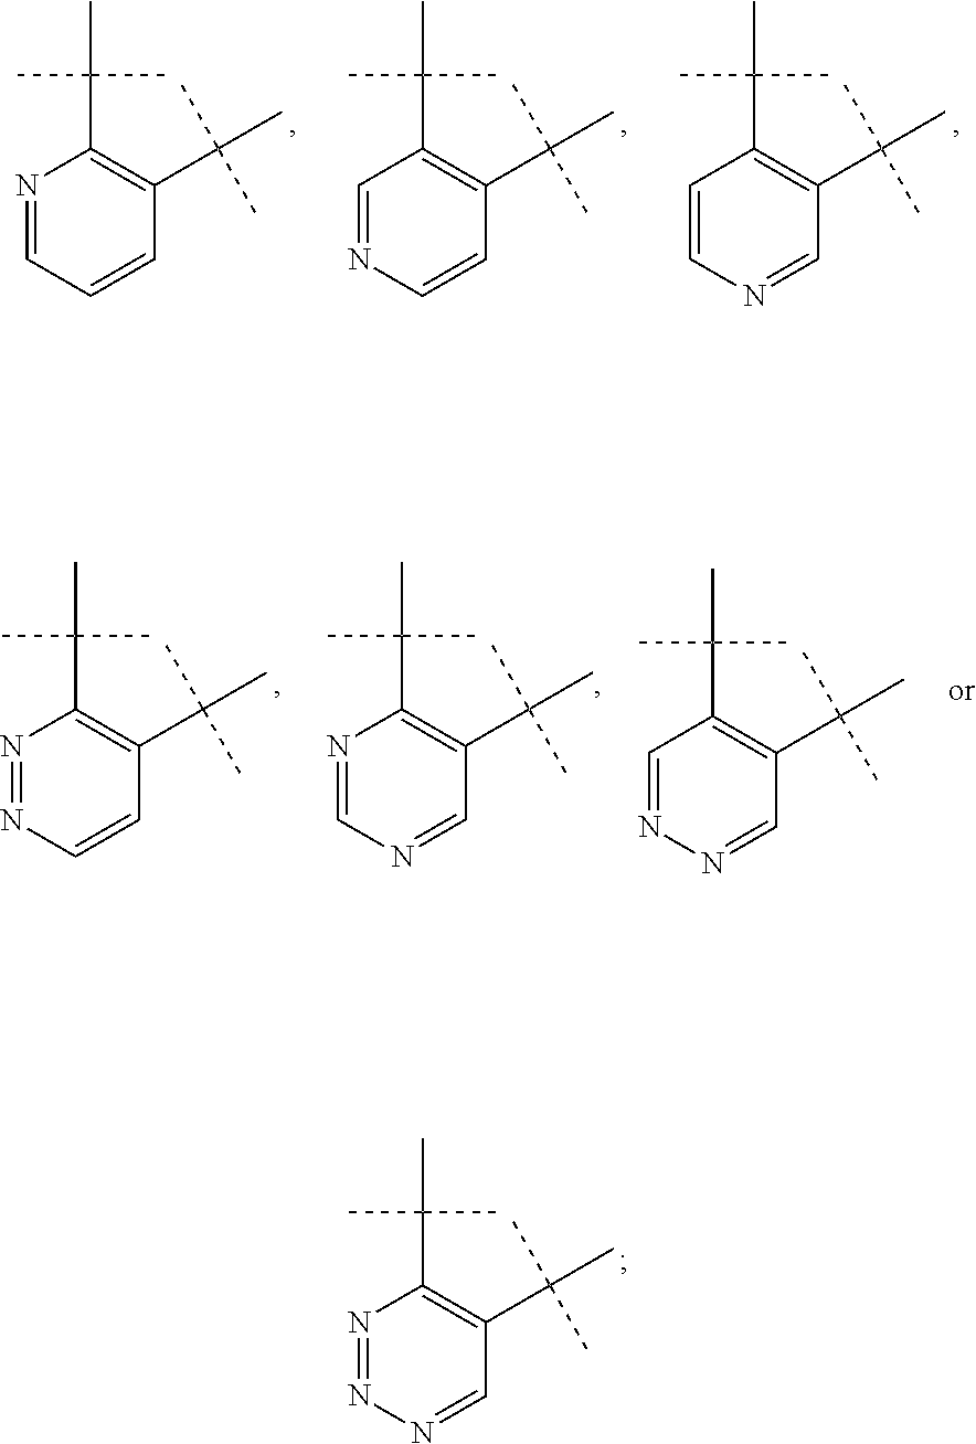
C1=CN=CC(C(C)(C)C)=C1C(C)(C)C.C1=NC=CC(C(C)(C)C)=C1C(C)(C)C.N1=CC=CC(C(C)(C)C)=C1C(C)(C)C.N1=NN=CC(C(C)(C)C)=C1C(C)(C)C.N1=NC=CC(C(C)(C)C)=C1C(C)(C)C.N1=CN=CC(C(C)(C)C)=C1C(C)(C)C.C1=NN=CC(C(C)(C)C)=C1C(C)(C)C
